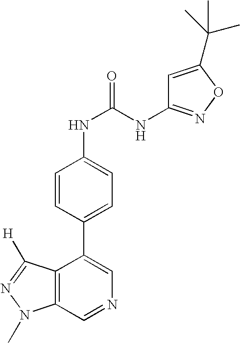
C12=C(C=NC=C1C1=CC=C(NC(=O)NC3=NOC(C(C)(C)C)=C3)C=C1)N(C)N=C2[H]
